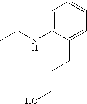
C1=C(NCC)C(CCCO)=CC=C1
